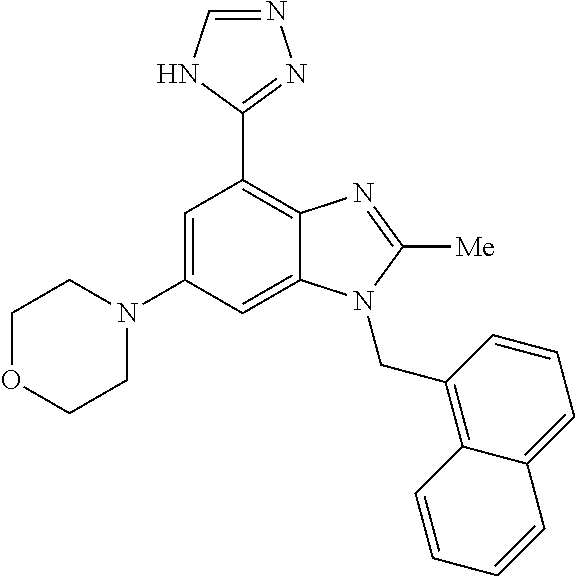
C1OCCN(C2=CC(C3=NN=CN3)=C3C(=C2)N(CC2=C4C(=CC=C2)C=CC=C4)C([Me])=N3)C1
